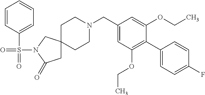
C1(CN2CCC3(CC2)CC(=O)N(S(C2=CC=CC=C2)(=O)=O)C3)=CC(OCC)=C(C2=CC=C(F)C=C2)C(OCC)=C1
